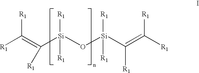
[R1]C(=C([R1])[Si](O[Si]([R1])([R1])C([R1])=C([R1])[R1])([R1])[R1])[R1]
